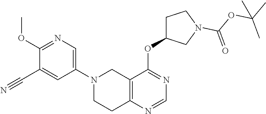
C1(OC)=NC=C(N2CC3=C(N=CN=C3OC3CCN(C(OC(C)(C)C)=O)C3)CC2)C=C1C#N
